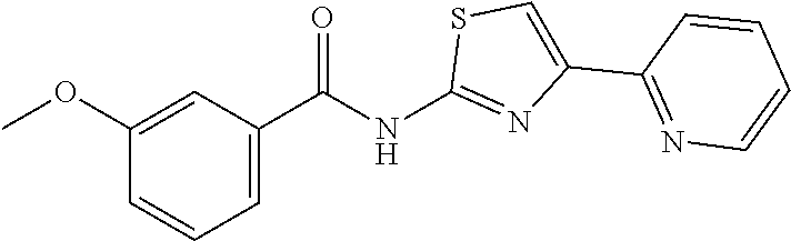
C1(OC)=CC(C(=O)NC2=NC(C3=NC=CC=C3)=CS2)=CC=C1
